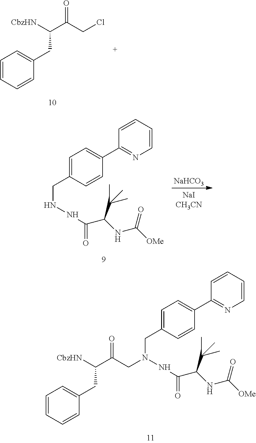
C1=CC=CC(CC([CbzHN])C(CCl)=O)=C1.C1=C(CNNC(C(NC([OMe])=O)C(C)(C)C)=O)C=CC(C2=NC=CC=C2)=C1.[NaHCO3].C1=C(CN(NC(C(NC([OMe])=O)C(C)(C)C)=O)CC(C([CbzHN])CC2=CC=CC=C2)=O)C=CC(C2=NC=CC=C2)=C1
